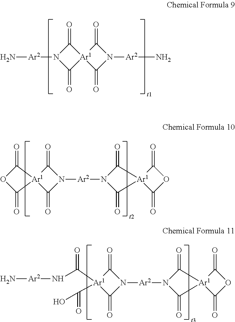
C1(=O)N([Ar2]N)C(=O)[Ar1]12C(=O)N([Ar2]N)C2=O.C1(=O)OC(=O)[Ar1]12C(=O)N([Ar2]N1C(=O)[Ar1]3(C1=O)C(=O)OC3=O)C2=O.C(N[Ar2]N)([Ar1]1(C(=O)O)C(=O)N([Ar2]N2C(=O)[Ar1]3(C2=O)C(=O)OC3=O)C1=O)=O
